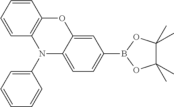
C1=CC=CC2=C1OC1=CC(B3OC(C)(C)C(C)(C)O3)=CC=C1N2C1=CC=CC=C1
